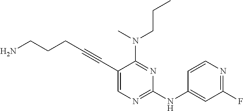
C(#CC1=CN=C(NC2=CC(F)=NC=C2)N=C1N(C)CCC)CCCN
